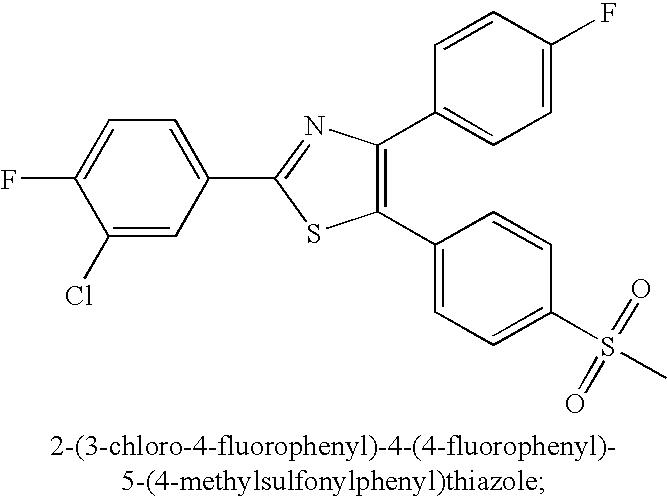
C1(Cl)=CC(C2=NC(C3=CC=C(F)C=C3)=C(C3=CC=C(S(C)(=O)=O)C=C3)S2)=CC=C1F
